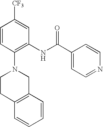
C1=CC(N2CCC3=C(C2)C=CC=C3)=C(NC(C2=CC=NC=C2)=O)C=C1[CF3]
